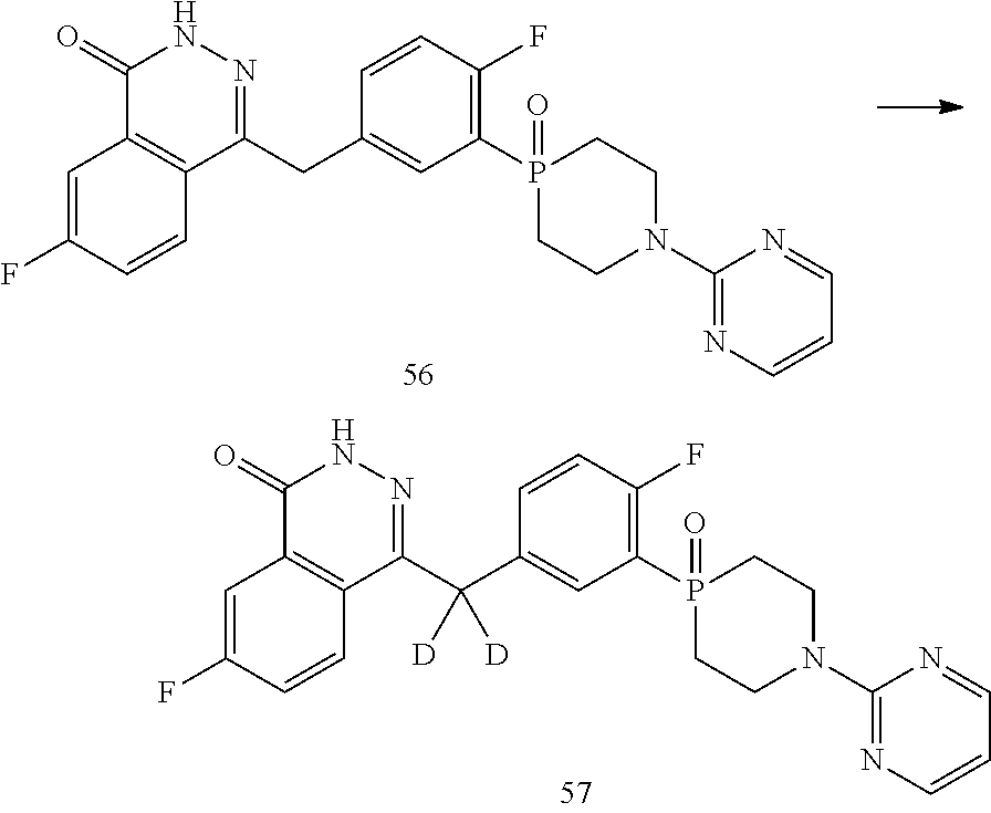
C1=CC(F)=C(P2(=O)CCN(C3=NC=CC=N3)CC2)C=C1CC1=NNC(=O)C2=C1C=CC(F)=C2.C1=CC(F)=C(P2(=O)CCN(C3=NC=CC=N3)CC2)C=C1C(C1=NNC(=O)C2=C1C=CC(F)=C2)([D])[D]
